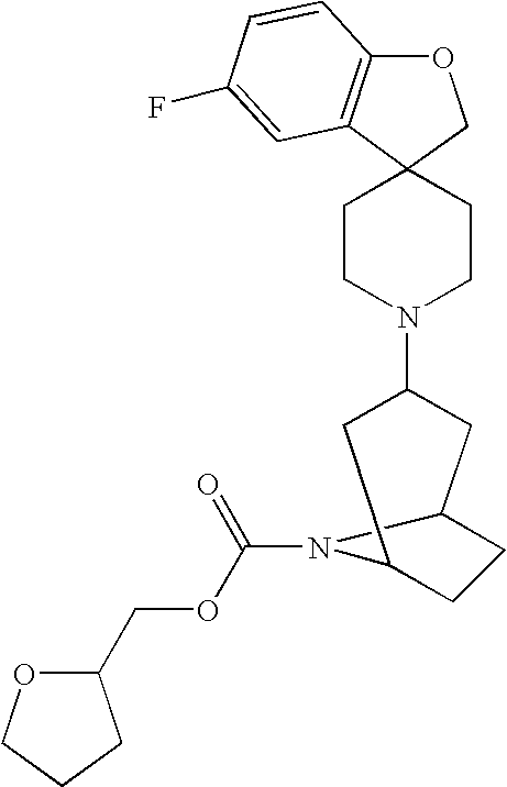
O1C2=C(C3(C1)CCN(C1CC4CCC(C1)N4C(=O)OCC1OCCC1)CC3)C=C(F)C=C2
